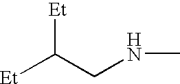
[Et]C(CNC)[Et]
